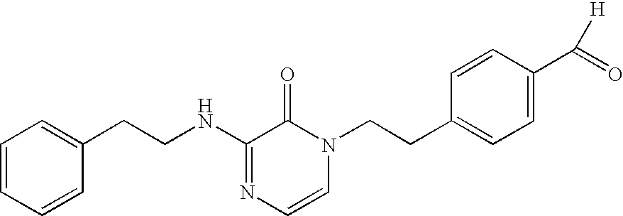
C1=CC=CC(CCNC2=NC=CN(CCC3=CC=C(C(=O)[H])C=C3)C2=O)=C1
